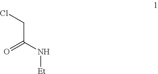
ClCC(N[Et])=O
